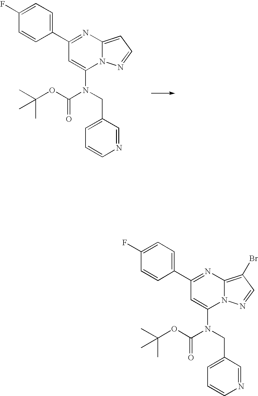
C1(C2=CC=C(F)C=C2)=NC2=CC=NN2C(N(CC2=CC=CN=C2)C(OC(C)(C)C)=O)=C1.C1(C2=CC=C(F)C=C2)=NC2=C(Br)C=NN2C(N(CC2=CC=CN=C2)C(=O)OC(C)(C)C)=C1
